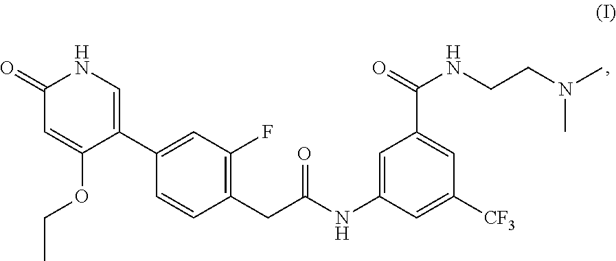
C1(=O)C=C(OCC)C(C2=CC(F)=C(CC(NC3=CC(C(=O)NCCN(C)C)=CC([CF3])=C3)=O)C=C2)=CN1
